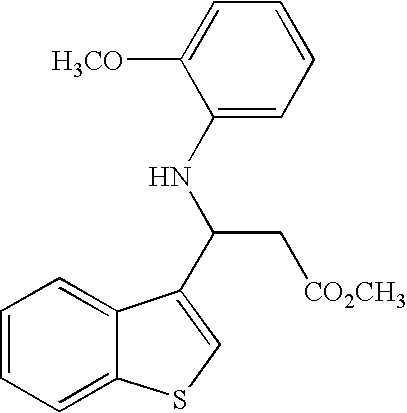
C1=CC=C2C(=C1)C(C(C[CO2CH3])NC1=CC=CC=C1[H3CO])=CS2
